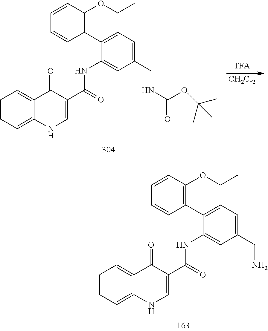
[CH2Cl2].C1=CC=C2C(=C1)C(=O)C(C(=O)NC1=CC(CNC(=O)OC(C)(C)C)=CC=C1C1=C(OCC)C=CC=C1)=CN2.C1=CC=C2C(=C1)C(=O)C(C(=O)NC1=CC(CN)=CC=C1C1=C(OCC)C=CC=C1)=CN2
